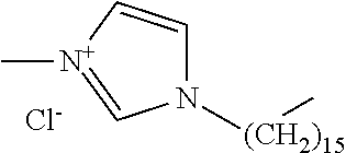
N1([(CH2)15]C)C=C[N+](C)=C1.[Cl-]
